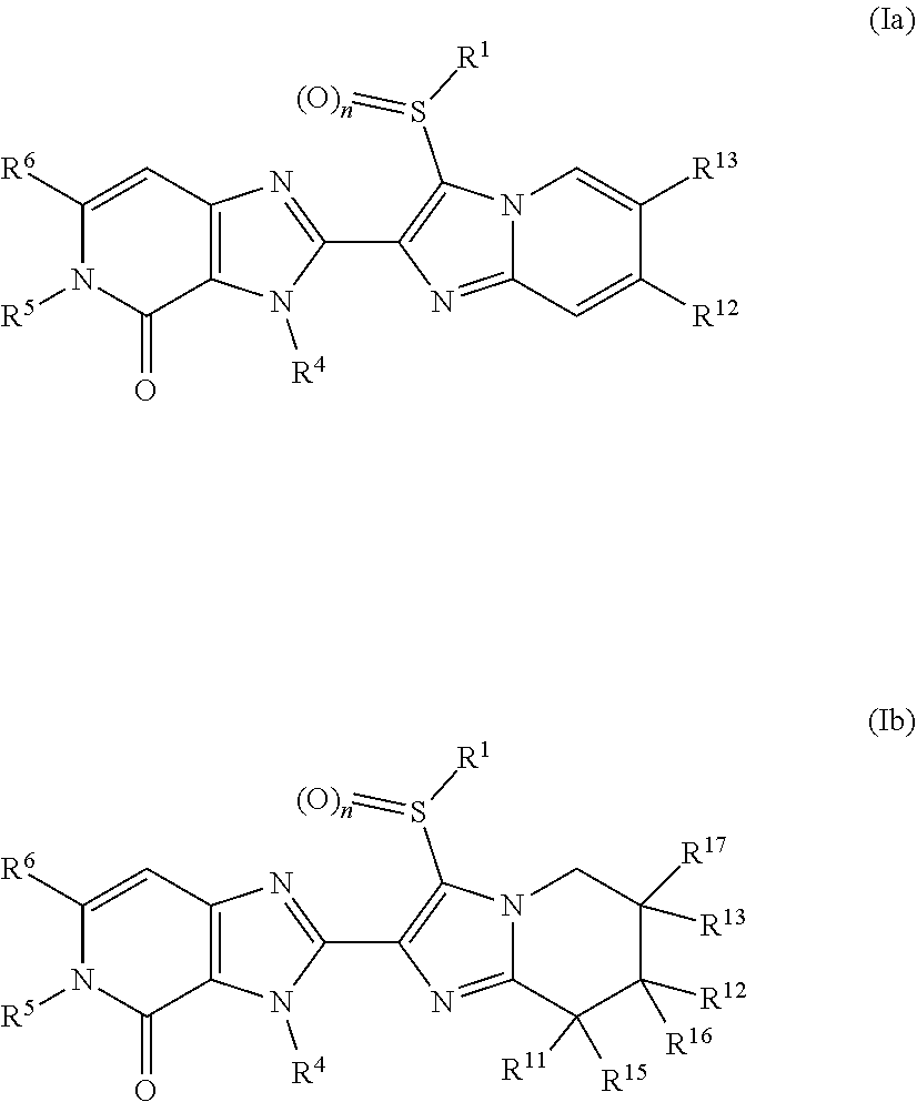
C1([R6])=CC2=C(C(=O)N1[R5])N([R4])C(C1=C(S([R1])=[(O)n])N3C(=N1)C=C([R12])C([R13])=C3)=N2.C1([R6])=CC2=C(C(=O)N1[R5])N([R4])C(C1=C(S([R1])=[(O)n])N3C(=N1)C([R15])([R11])C([R12])([R16])C([R17])([R13])C3)=N2
